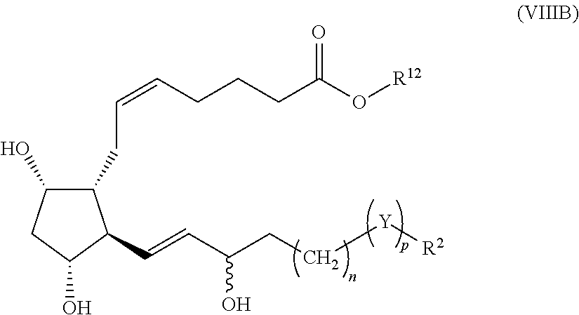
C(=CC(CC[Y][R2])O)C1C(CC=CCCCC(O[R12])=O)C(O)CC1O
